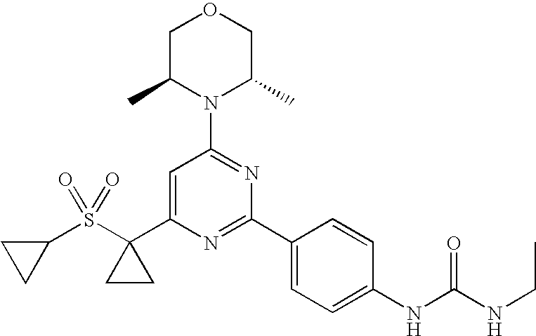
C1(S(C2(C3=CC(N4C(C)COCC4C)=NC(C4=CC=C(NC(NCC)=O)C=C4)=N3)CC2)(=O)=O)CC1
